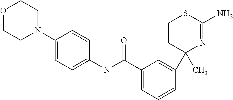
C1CC(C2=CC(C(NC3=CC=C(N4CCOCC4)C=C3)=O)=CC=C2)(C)N=C(N)S1
